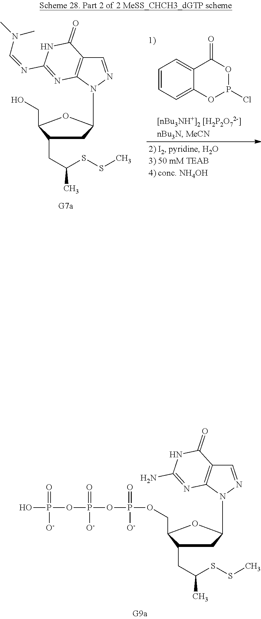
P1(Cl)OC(=O)C2=CC=CC=C2O1.C1(CC(C)SSC)CC(N2C3=C(C=N2)C(=O)NC(N=CN(C)C)=N3)OC1CO.C1(CC(C)SSC)CC(N2C3=C(C=N2)C(=O)NC(N)=N3)OC1COP(OP(OP(O)(=O)[O-])(=O)[O-])(=O)[O-]
